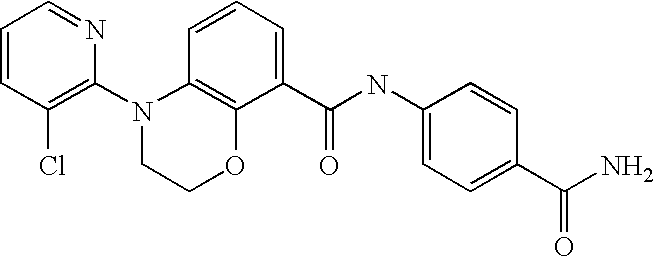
C1=CC(Cl)=C(N2CCOC3=C2C=CC=C3C(NC2=CC=C(C(N)=O)C=C2)=O)N=C1
